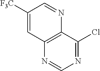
N1=C(Cl)C2=C(N=C1)C=C([F3C])C=N2
